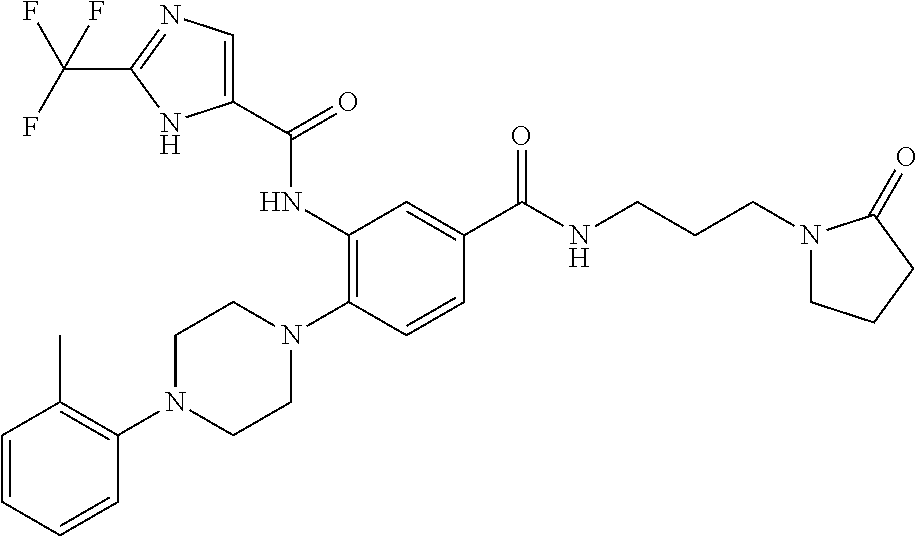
N1(C2=C(C)C=CC=C2)CCN(C2=C(NC(C3=CN=C(C(F)(F)F)N3)=O)C=C(C(NCCCN3CCCC3=O)=O)C=C2)CC1
